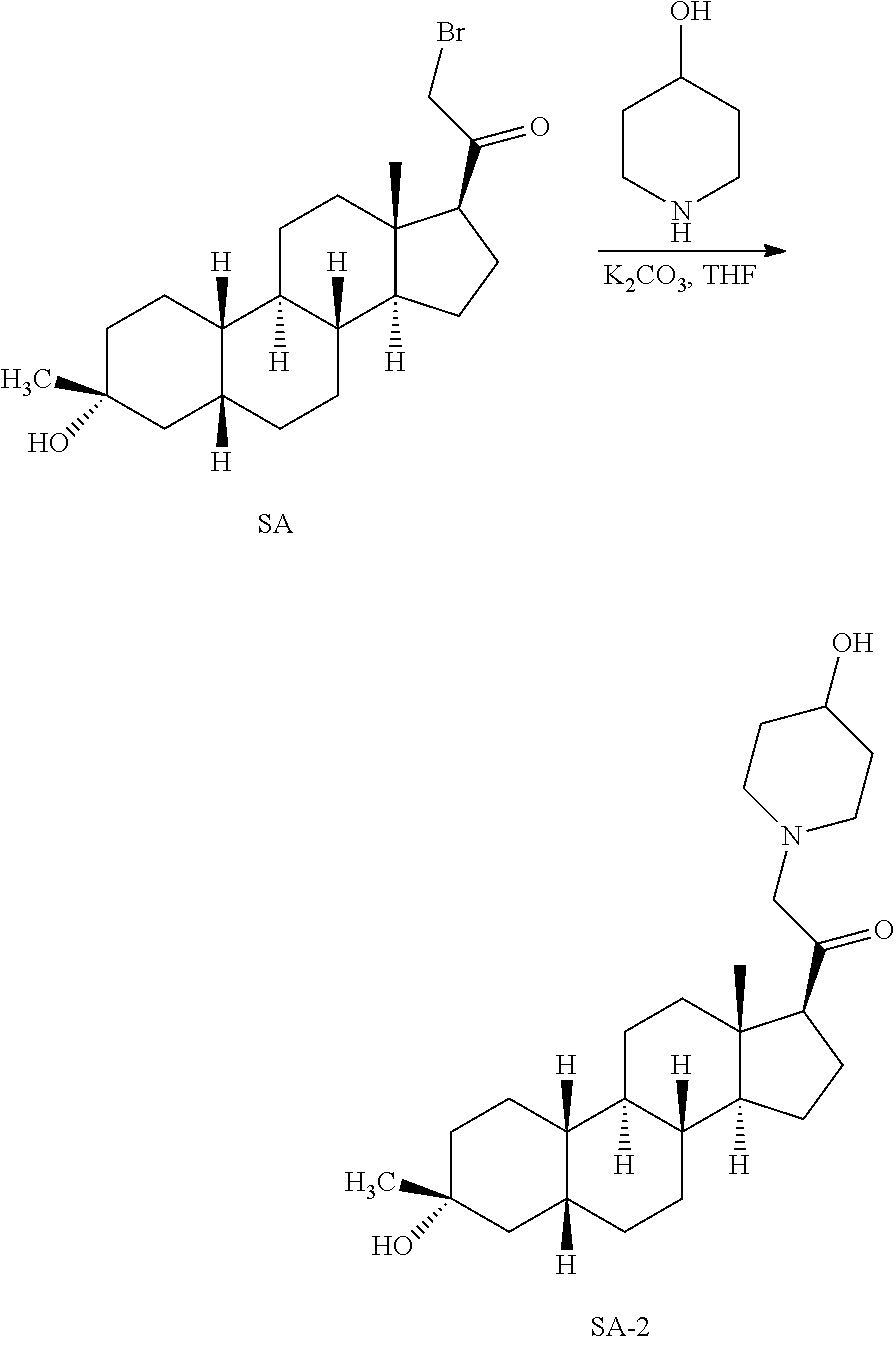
C1C(O)(C)CC2([H])C([H])(C1)C1([H])C([H])(CC2)C2([H])C(C)(CC1)C(C(CBr)=O)CC2.C1CNCCC1O.C1C(O)(C)CC2([H])C([H])(C1)C1([H])C([H])(CC2)C2([H])C(C)(CC1)C(C(CN1CCC(O)CC1)=O)CC2
